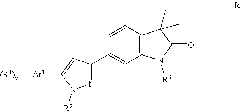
C1=CC2=C(C=C1C1=NN([R2])C([Ar1][(R1)n])=C1)N([R3])C(=O)C2(C)C
